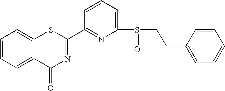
C1=CC=C2C(=C1)SC(C1=NC(S(CCC3=CC=CC=C3)=O)=CC=C1)=NC2=O
